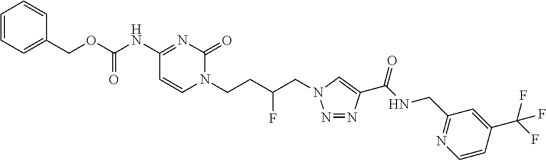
N1=NC(C(NCC2=NC=CC(C(F)(F)F)=C2)=O)=CN1CC(CCN1C(=O)N=C(NC(OCC2=CC=CC=C2)=O)C=C1)F
